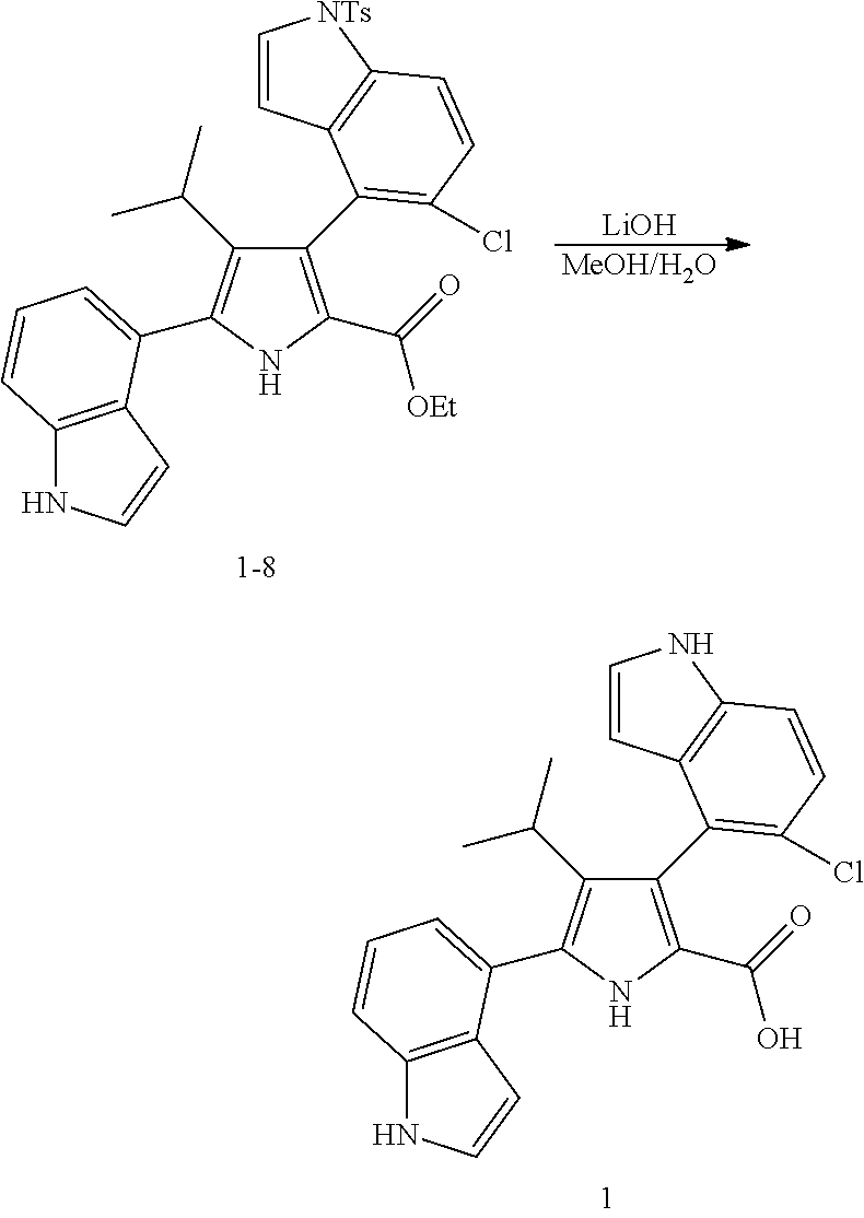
C1(C2=C(Cl)C=CC3=C2C=CN3)=C(C(=O)O)NC(C2=CC=CC3=C2C=CN3)=C1C(C)C.[LiOH].[MeOH/H2O].C1(C2=C(Cl)C=CC3=C2C=C[NTs]3)=C(C(=O)[OEt])NC(C2=CC=CC3=C2C=CN3)=C1C(C)C
